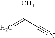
C=C(C#N)C
